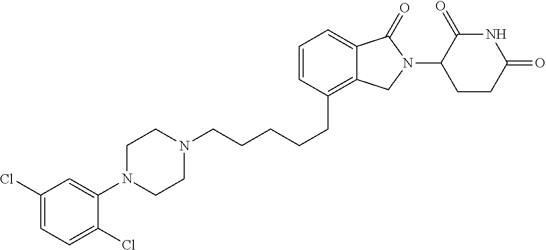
C(CCCC1=C2C(=CC=C1)C(=O)N(C1C(=O)NC(=O)CC1)C2)CN1CCN(C2=CC(Cl)=CC=C2Cl)CC1
